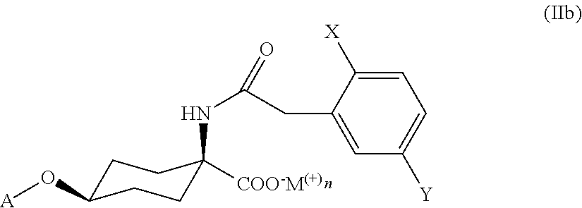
O([A])C1CCC(NC(CC2=CC([Y])=CC=C2[X])=O)([COO-M(+)])CC1
